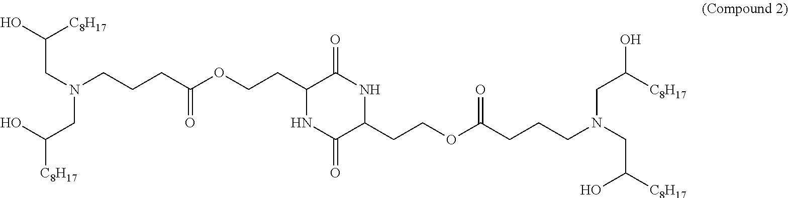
N(CCCC(OCCC1NC(=O)C(CCOC(CCCN(CC([C8H17])O)CC([C8H17])O)=O)NC1=O)=O)(CC(O)[C8H17])CC([C8H17])O
